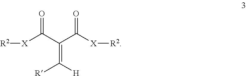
[R2][X]C(C(C([X][R2])=O)=C([H])[R])=O
